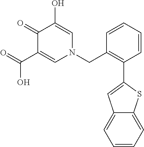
C1(=O)C(C(=O)O)=CN(CC2=C(C3=CC4=CC=CC=C4S3)C=CC=C2)C=C1O
